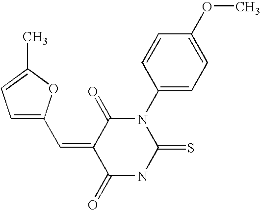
CC1=CC=C(C=C2C(=O)NC(=S)N(C3=CC=C(OC)C=C3)C2=O)O1
